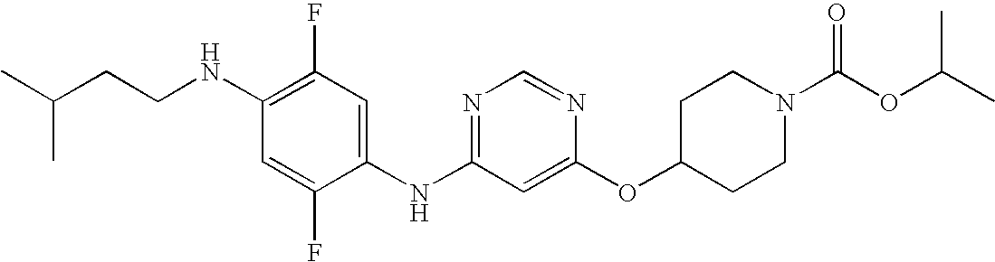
C1(NCCC(C)C)=C(F)C=C(NC2=NC=NC(OC3CCN(C(OC(C)C)=O)CC3)=C2)C(F)=C1
